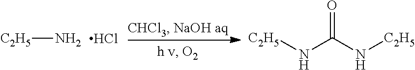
[C2H5]N.[C2H5]NC(N[C2H5])=O.Cl
